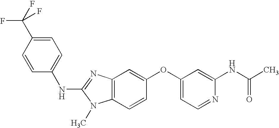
C1=C(C(F)(F)F)C=CC(NC2=NC3=C(N2C)C=CC(OC2=CC=NC(NC(C)=O)=C2)=C3)=C1
